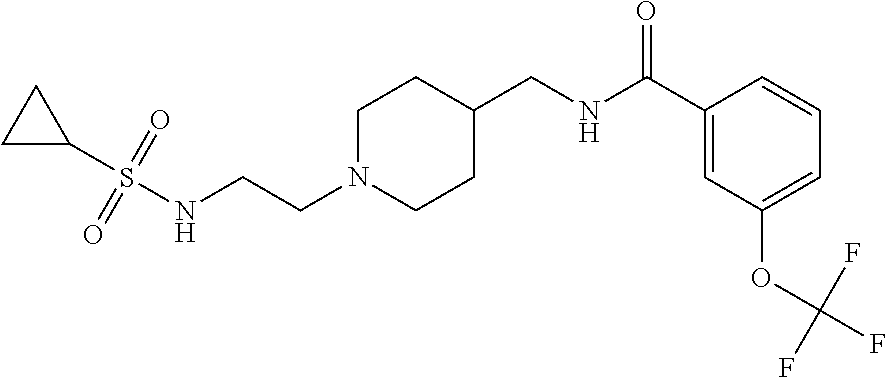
C(CN1CCC(CNC(C2=CC(OC(F)(F)F)=CC=C2)=O)CC1)NS(C1CC1)(=O)=O
